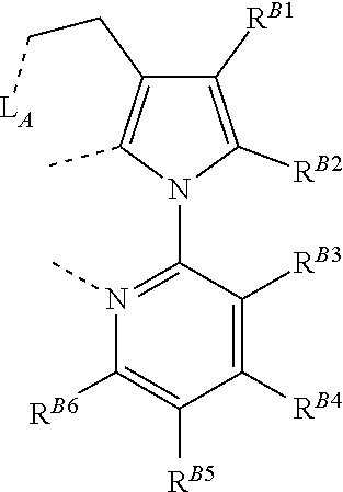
C(C1=C(C)N(C2=N(C)C([RB6])=C([RB5])C([RB4])=C2[RB3])C([RB2])=C1[RB1])C[LA]
